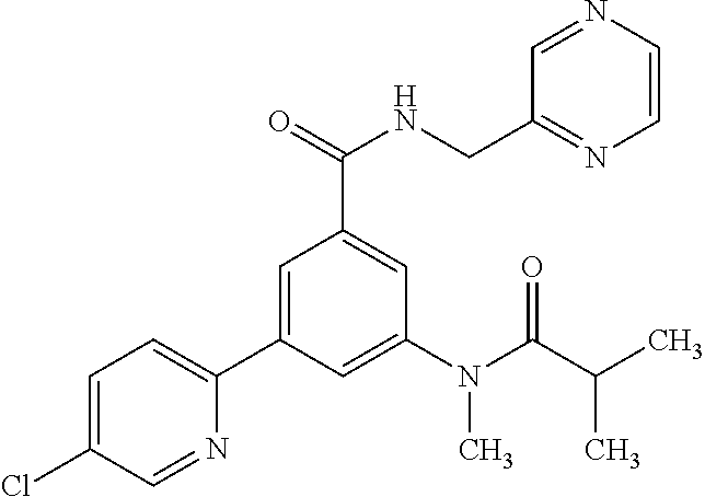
C1=C(Cl)C=NC(C2=CC(C(=O)NCC3=NC=CN=C3)=CC(N(C(C(C)C)=O)C)=C2)=C1
